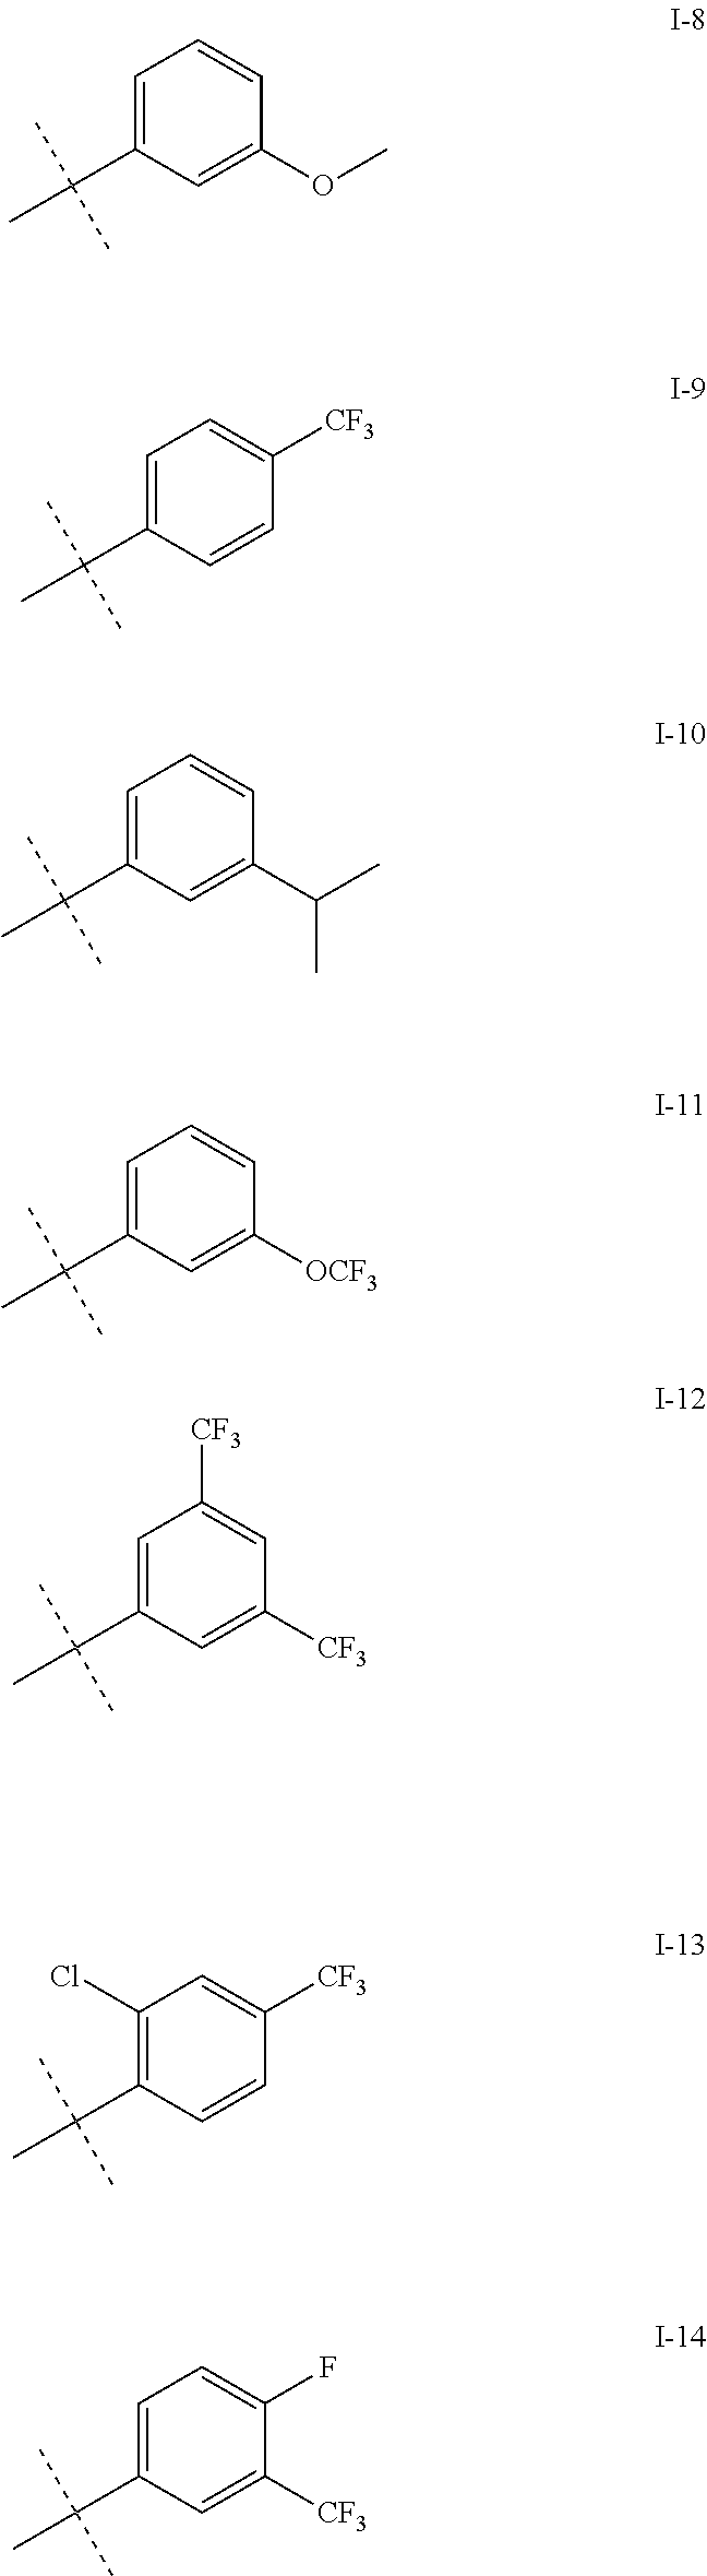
C1=C(C(C)(C)C)C=C(OC)C=C1.C1=C(C(C)(C)C)C=CC([CF3])=C1.C1=C(C(C)(C)C)C=C(C(C)C)C=C1.C1=C(C(C)(C)C)C=C([OCF3])C=C1.C1=C(C(C)(C)C)C=C([CF3])C=C1[CF3].C1(Cl)=C(C(C)(C)C)C=CC([CF3])=C1.C1=C(C(C)(C)C)C=C([CF3])C(F)=C1
